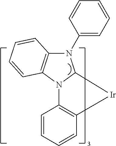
C1=CC=CC2=C1N1C3=C(N(C4=CC=CC=C4)C1[Ir]2)C=CC=C3
